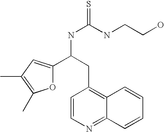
O1C(C(NC(=S)NCCO)CC2=C3C(=NC=C2)C=CC=C3)=CC(C)=C1C
